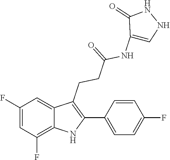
C1(CCC(=O)NC2=CNNC2=O)=C(C2=CC=C(F)C=C2)NC2=C(F)C=C(F)C=C12
